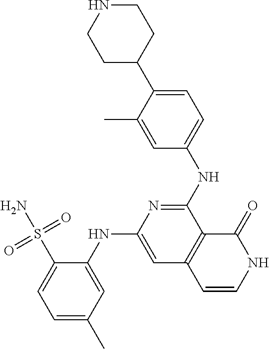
C1NCCC(C2=CC=C(NC3=NC(NC4=CC(C)=CC=C4S(N)(=O)=O)=CC4=C3C(=O)NC=C4)C=C2C)C1
